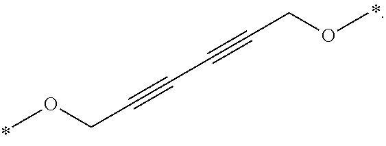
COCC#CC#CCOC
